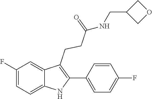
C1=CC(F)=CC=C1C1=C(CCC(=O)NCC2COC2)C2=CC(F)=CC=C2N1
